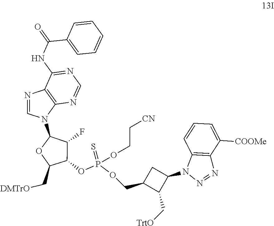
C1(OP(OCC2C(C[TrtO])C(N3N=NC4=C3C=CC=C4[COOMe])C2)(=S)OCC[CN])C(F)C(N2C=NC3=C2N=CN=C3NC(=O)C2=CC=CC=C2)OC1C[DMTrO]
